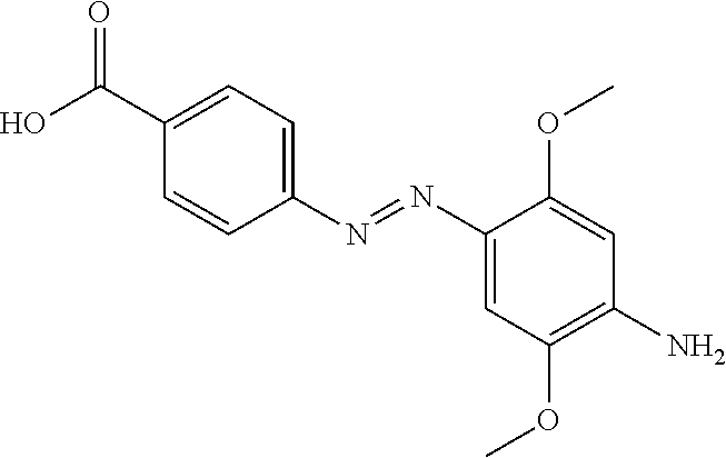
C1(C(O)=O)=CC=C(N=NC2=CC(OC)=C(N)C=C2OC)C=C1
